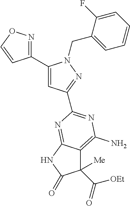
C1(C2=NOC=C2)=CC(C2=NC(N)=C3C([Me])(C(=O)[OEt])C(=O)NC3=N2)=NN1CC1=CC=CC=C1F
